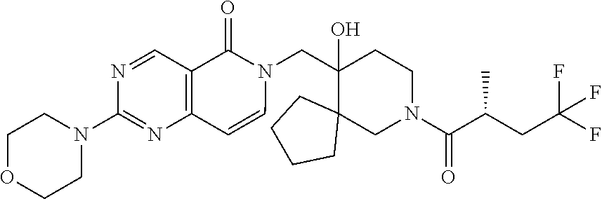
C1(O)(CN2C(=O)C3=C(C=C2)N=C(N2CCOCC2)N=C3)C2(CN(C(C(CC(F)(F)F)C)=O)CC1)CCCC2
